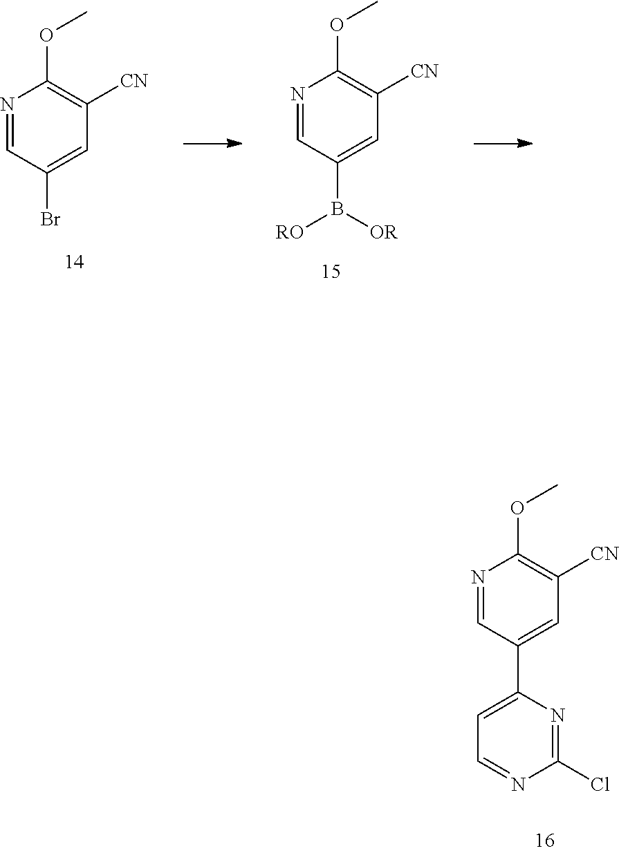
N1=CC(C2=CC=NC(Cl)=N2)=CC([CN])=C1OC.N1=CC(B([OR])[RO])=CC([CN])=C1OC.N1=CC(Br)=CC([CN])=C1OC
